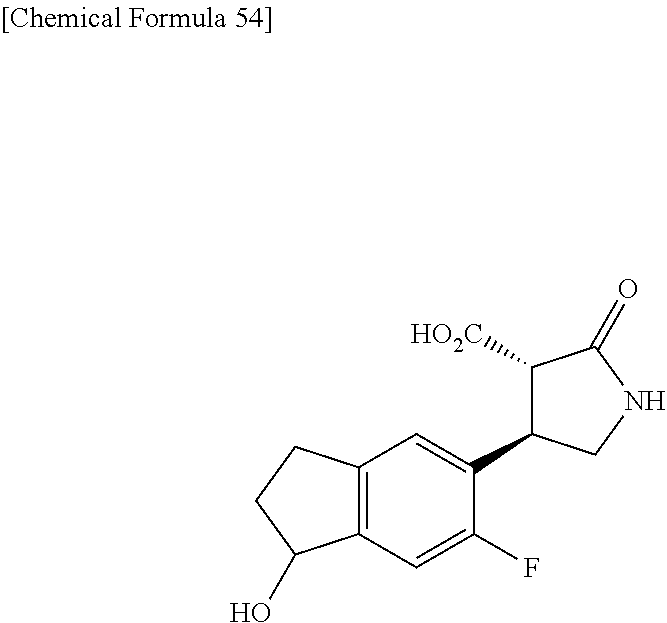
C12=C(C=C(F)C(C3C([HO2C])C(=O)NC3)=C1)C(O)CC2
